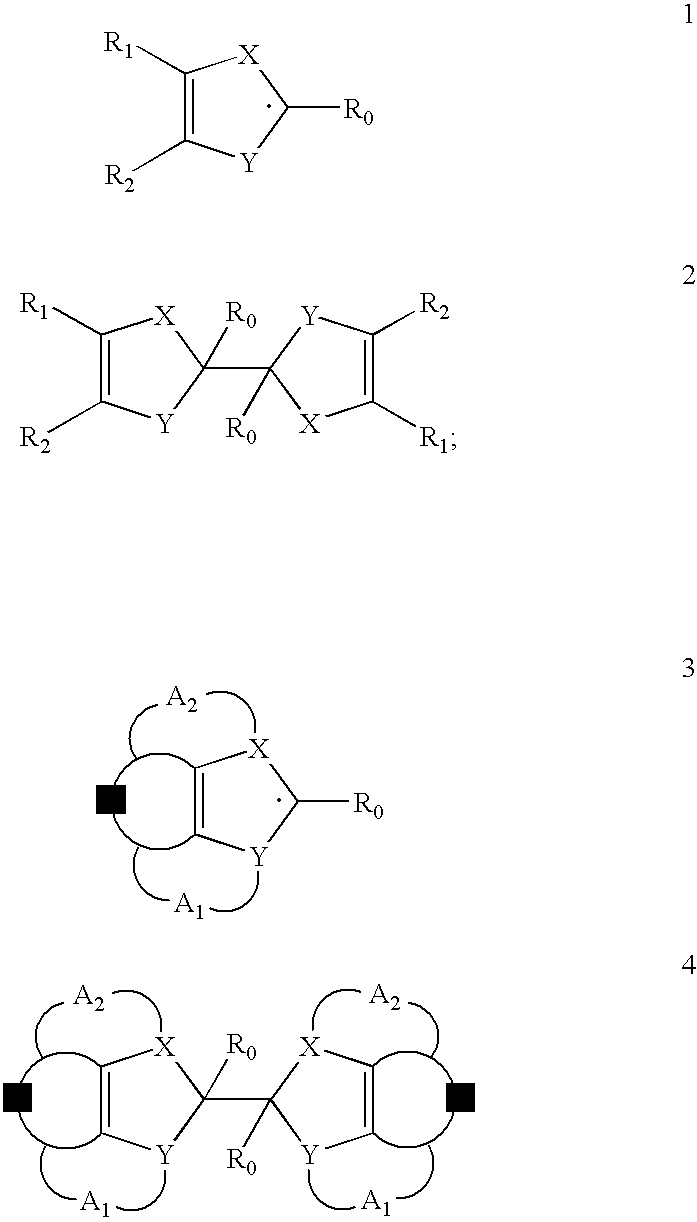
C1=C[Y]C([R0])[X]1.C1=C[Y]C(C2([R0])[Y]C=C[X]2)([R0])[X]1.C1([R1])=C([R2])[Y]C([R0])[X]1.C1([R1])=C([R2])[Y]C(C2([R0])[X]C([R1])=C([R2])[Y]2)([R0])[X]1
